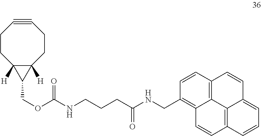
C12([H])C([H])(CCC#CCC1)C2COC(NCCCC(NCC1=C2C3=C(C=C1)C=CC1=CC=CC(=C31)C=C2)=O)=O
